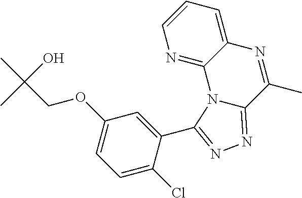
N1=C2C(=CC=C1)N=C(C)C1=NN=C(C3=CC(OCC(C)(O)C)=CC=C3Cl)N21
